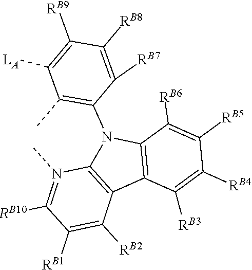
C1([RB3])=C([RB4])C([RB5])=C([RB6])C2=C1C1=C(N2C2=C(C)C([LA])=C([RB9])C([RB8])=C2[RB7])N(C)=C([RB10])C([RB1])=C1[RB2]
